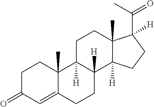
C1C(=O)C=C2C(C)(C1)C1([H])C([H])(CC2)C2([H])C(C)(CC1)C(C(C)=O)([H])CC2
